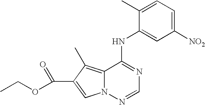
C1=C(C)C(NC2=NC=NN3C2=C(C)C(C(=O)OCC)=C3)=CC([NO2])=C1
